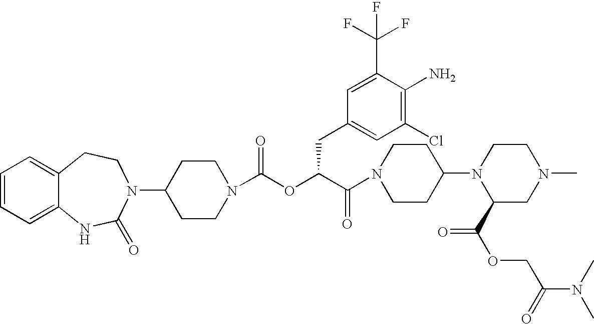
C1(N2C(=O)NC3=CC=CC=C3CC2)CCN(C(OC(C(N2CCC(N3C(C(OCC(N(C)C)=O)=O)CN(C)CC3)CC2)=O)CC2=CC(Cl)=C(N)C(C(F)(F)F)=C2)=O)CC1
